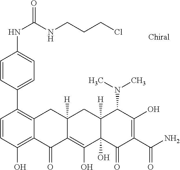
C1=CC(O)=C2C(=C1C1=CC=C(NC(=O)NCCCCl)C=C1)CC1([H])C(=C(O)C3(O)C([H])(C1)C(N(C)C)C(O)=C(C(N)=O)C3=O)C2=O
